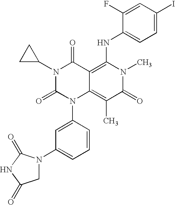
C1(N2CC(=O)NC2=O)=CC=CC(N2C3=C(C)C(=O)N(C)C(NC4=CC=C(I)C=C4F)=C3C(=O)N(C3CC3)C2=O)=C1
